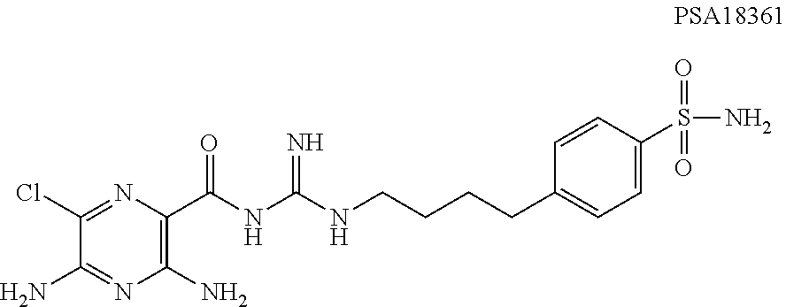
C1(Cl)=NC(C(NC(NCCCCC2=CC=C(S(N)(=O)=O)C=C2)=N)=O)=C(N)N=C1N
